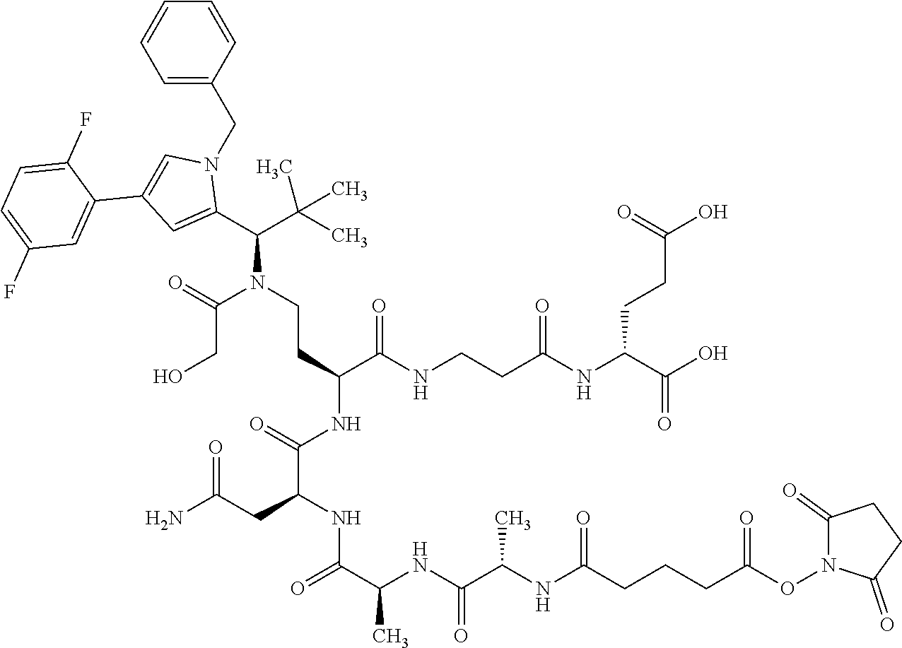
C(N(C(CO)=O)CCC(C(NCCC(NC(CCC(=O)O)C(=O)O)=O)=O)NC(C(NC(C(C)NC(=O)C(C)NC(=O)CCCC(ON1C(=O)CCC1=O)=O)=O)CC(N)=O)=O)(C(C)(C)C)C1=CC(C2=CC(F)=CC=C2F)=CN1CC1=CC=CC=C1
